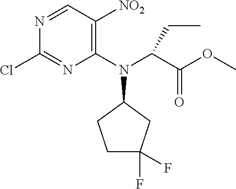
C1(N(C(C(OC)=O)CC)C2CCC(F)(F)C2)=C([NO2])C=NC(Cl)=N1
